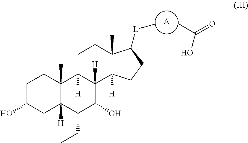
C1C(O)CC2([H])C(C)(C1)C1([H])C([H])(C(O)C2CC)C2([H])C(C)(CC1)C([L]C)CC2.[A].CC(=O)O
